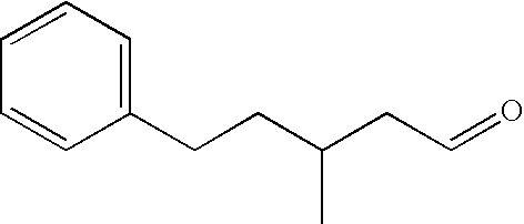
C1(CCC(CC=O)C)=CC=CC=C1
